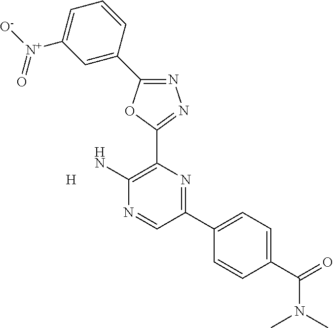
NC1=C(C2=NN=C(C3=CC([N+]([O-])=O)=CC=C3)O2)N=C(C2=CC=C(C(N(C)C)=O)C=C2)C=N1.[H]
